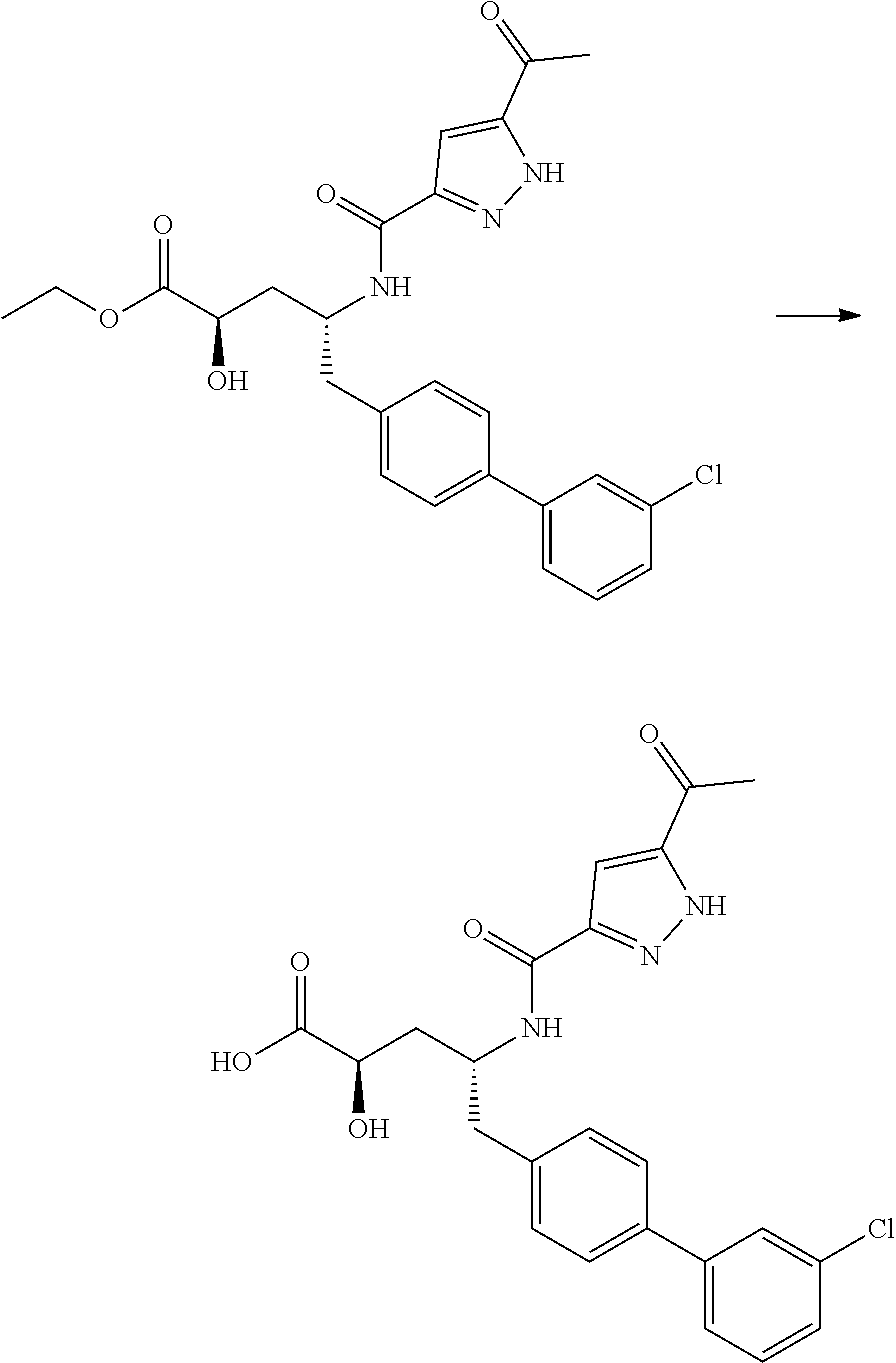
C1(CC(CC(O)C(OCC)=O)NC(C2=NNC(C(C)=O)=C2)=O)=CC=C(C2=CC=CC(Cl)=C2)C=C1.C1(CC(CC(O)C(O)=O)NC(C2=NNC(C(C)=O)=C2)=O)=CC=C(C2=CC=CC(Cl)=C2)C=C1
